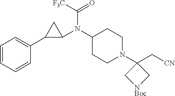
C1=CC=C(C2CC2N(C2CCN(C3(C[CN])C[NBoc]C3)CC2)C(=O)[F3C])C=C1
